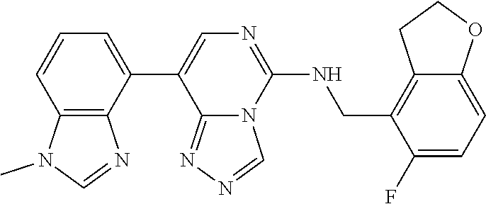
C1(C2=CC=CC3=C2N=CN3C)=CN=C(NCC2=C3C(=CC=C2F)OCC3)N2C1=NN=C2
